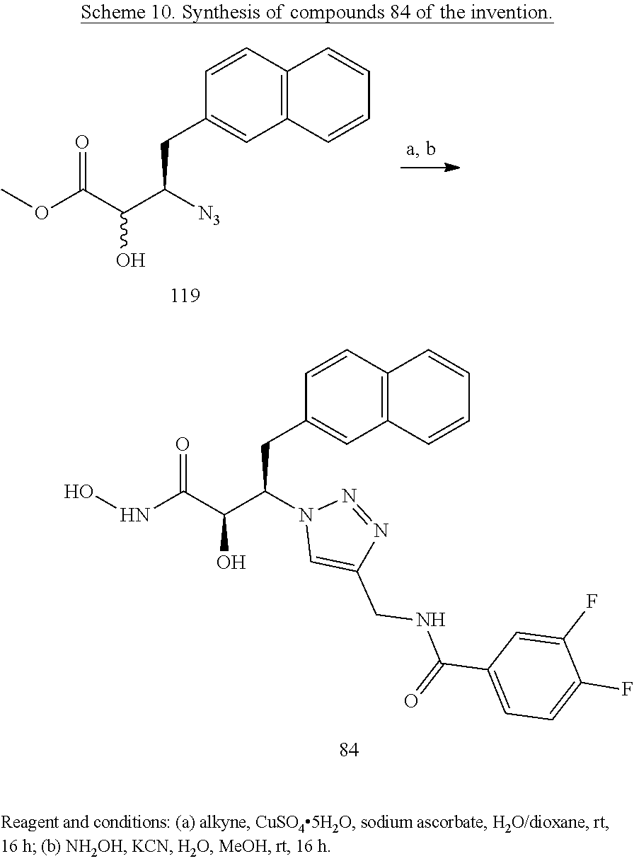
C12=C(C=CC(CC(C(C(OC)=O)O)[N3])=C1)C=CC=C2.C12=C(C=CC(CC(C(C(NO)=O)O)N3C=C(CNC(C4=CC=C(F)C(F)=C4)=O)N=N3)=C1)C=CC=C2
